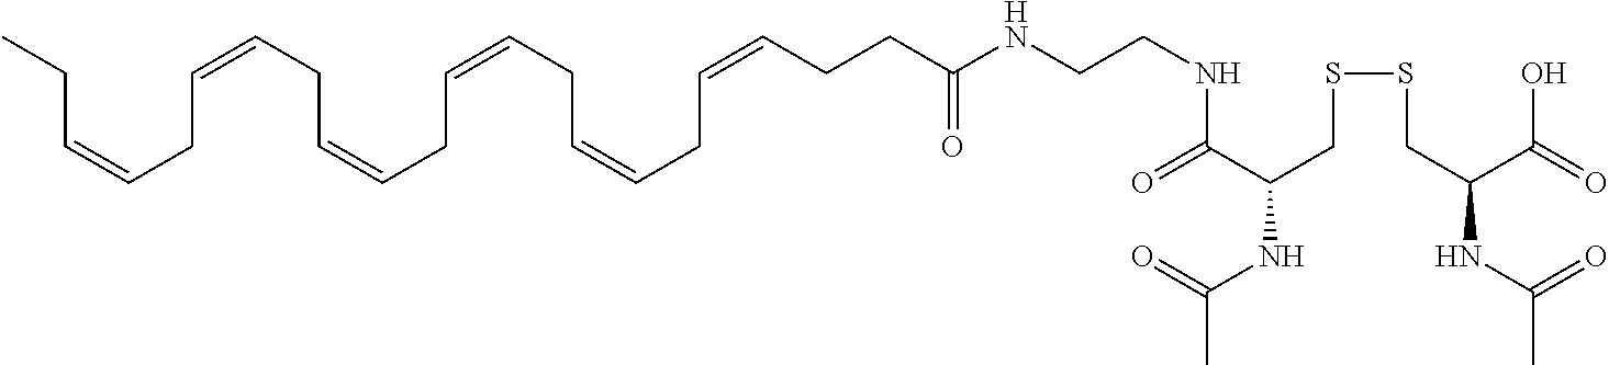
C(C=CCC=CCC=CCC=CCC=CCC=CCC)CC(=O)NCCNC(=O)C(NC(=O)C)CSSCC(C(O)=O)NC(=O)C
